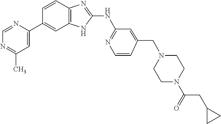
C1=C(C2=CC3=C(C=C2)N=C(NC2=NC=CC(CN4CCN(C(=O)CC5CC5)CC4)=C2)N3)N=CN=C1C
